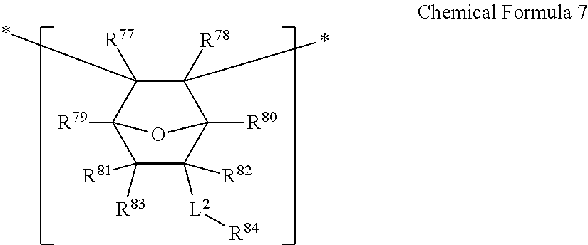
C1([R81])([R83])C([R82])([L2][R84])C2([R80])C(*)([R78])C(*)([R77])C1([R79])O2
